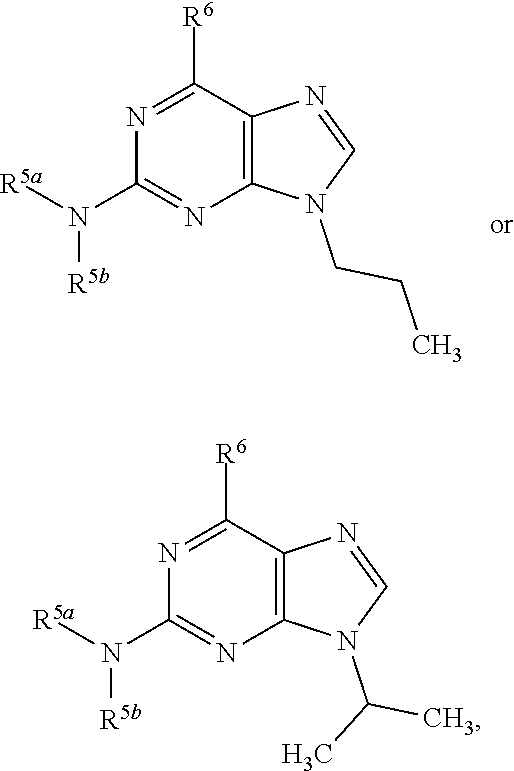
N1=C([R6])C2=C(N=C1N([R5b])[R5a])N(CCC)C=N2.N1=C([R6])C2=C(N=C1N([R5b])[R5a])N(C(C)C)C=N2
